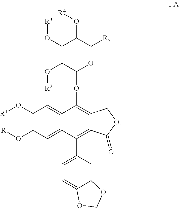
C1(O[R1])=C(O[R])C=C2C(=C1)C(OC1OC([R5])C(O[R4])C(O[R3])C1O[R2])=C1C(=C2C2=CC=C3C(=C2)OCO3)C(=O)OC1
